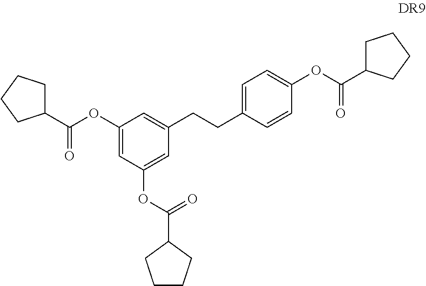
C1(C(OC2=CC(OC(C3CCCC3)=O)=CC(CCC3=CC=C(OC(=O)C4CCCC4)C=C3)=C2)=O)CCCC1
